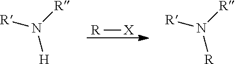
[R][X].[R]N([R])[H].[R]N([R])[R]
